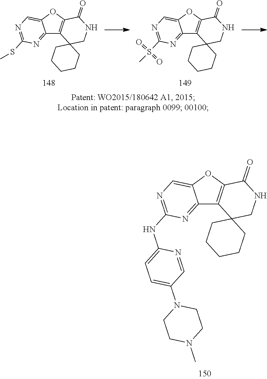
C12=NC(SC)=NC=C1OC1=C2C2(CNC1=O)CCCCC2.C12=NC(S(C)(=O)=O)=NC=C1OC1=C2C2(CNC1=O)CCCCC2.C12=NC(NC3=CC=C(N4CCN(C)CC4)C=N3)=NC=C1OC1=C2C2(CNC1=O)CCCCC2
